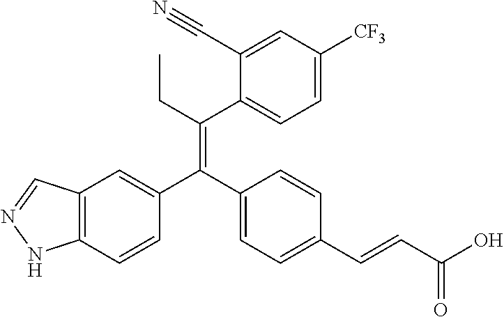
C12=C(C=CC(C(C3=CC=C(C=CC(O)=O)C=C3)=C(CC)C3=CC=C([CF3])C=C3C#N)=C1)NN=C2
